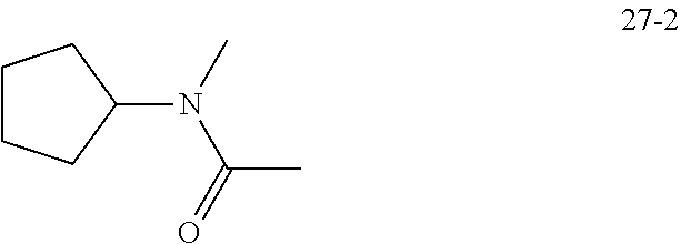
C1CCC(N(C(C)=O)C)C1
